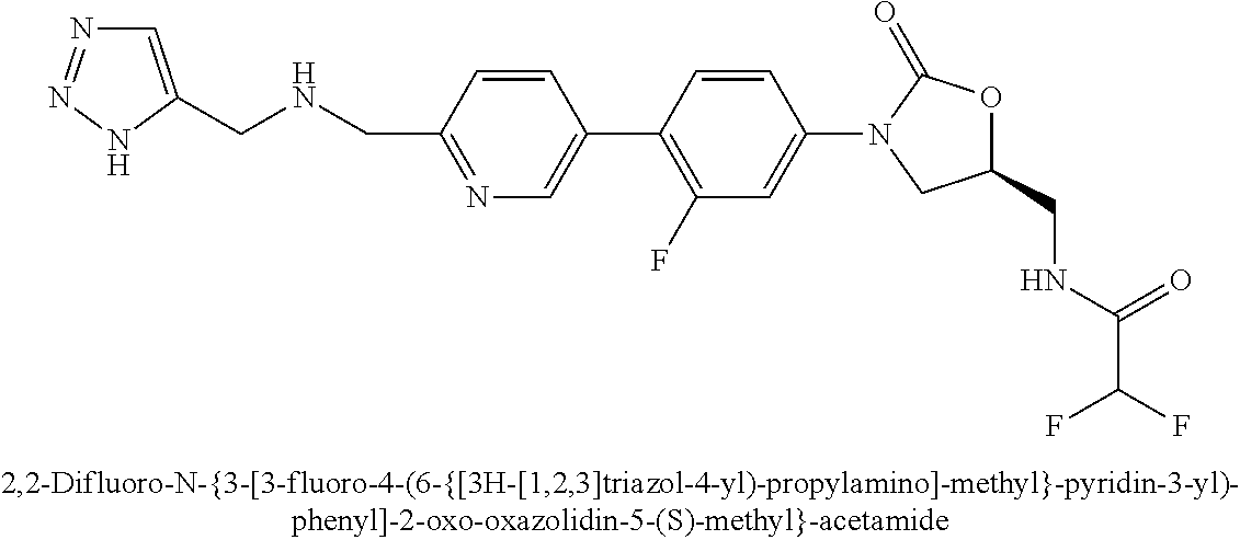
C1=C(CNCC2=NC=C(C3=C(F)C=C(N4CC(CNC(C(F)F)=O)OC4=O)C=C3)C=C2)NN=N1
